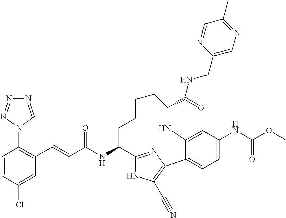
C(C(NC1C2=NC(=C(C#N)N2)C2=CC=C(NC(OC)=O)C=C2NC(C(NCC2=CN=C(C)C=N2)=O)CCCC1)=O)=CC1=C(N2C=NN=N2)C=CC(Cl)=C1
